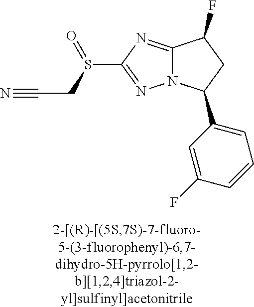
C12=NC(S(CC#N)=O)=NN1C(C1=CC=CC(F)=C1)CC2F
